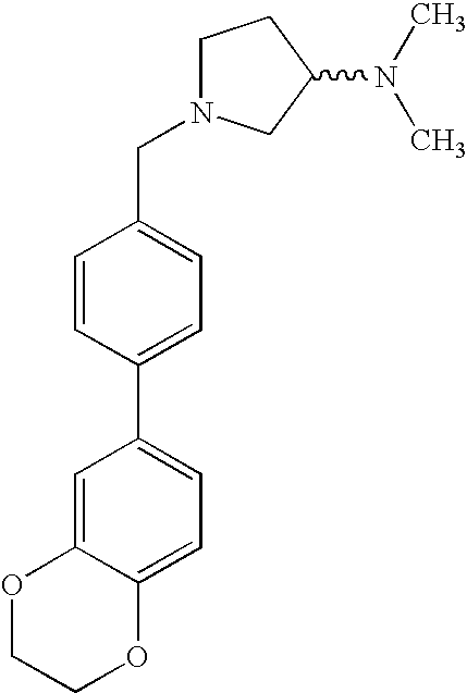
C1N(CC2=CC=C(C3=CC=C4C(=C3)OCCO4)C=C2)CC(N(C)C)C1
